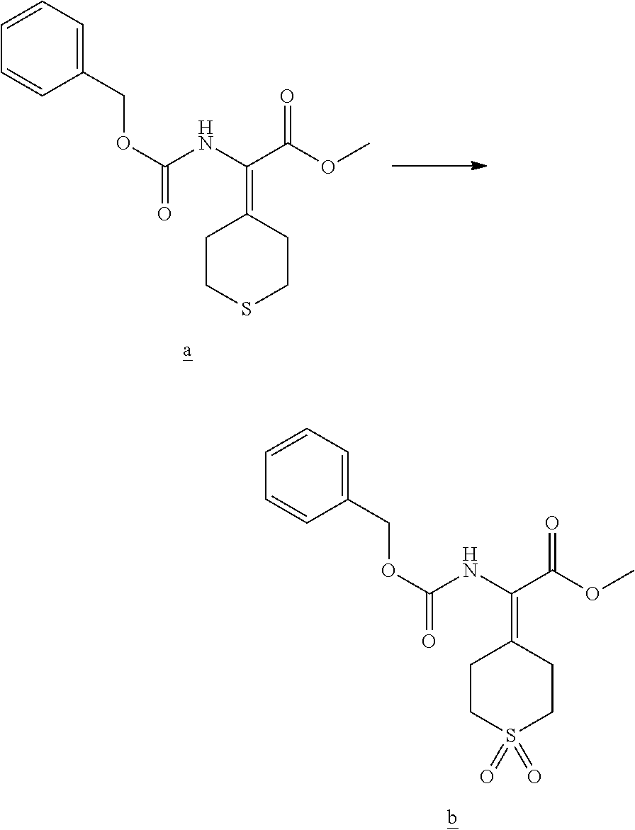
C1=CC=C(COC(=O)NC(C(OC)=O)=C2CCSCC2)C=C1.C1=CC=C(COC(=O)NC(C(OC)=O)=C2CCS(=O)(=O)CC2)C=C1
